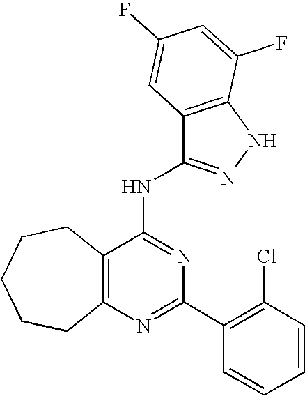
C12=C(N=C(C3=C(Cl)C=CC=C3)N=C1NC1=NNC3=C1C=C(F)C=C3F)CCCCC2
